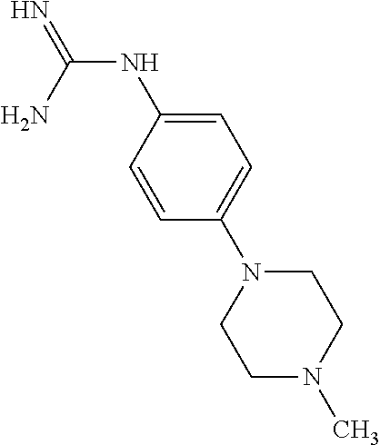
C1=C(N2CCN(C)CC2)C=CC(NC(=N)N)=C1
